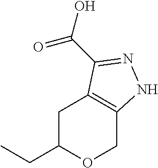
C1C(CC)OCC2=C1C(C(O)=O)=NN2
